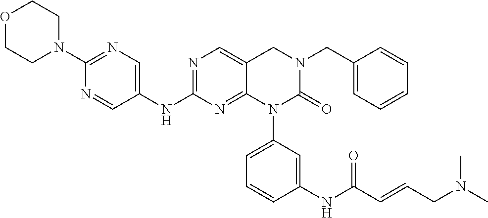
C1=CC(CN2CC3=CN=C(NC4=CN=C(N5CCOCC5)N=C4)N=C3N(C3=CC=CC(NC(C=CCN(C)C)=O)=C3)C2=O)=CC=C1
